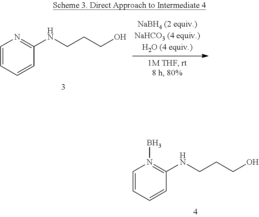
C1=CC=CC(NCCCO)=N1B.C1=CC=CC(NCCCO)=N1
